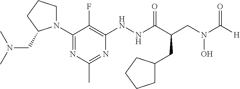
N1(C2=NC(C)=NC(NNC(C(CN(C([H])=O)O)CC3CCCC3)=O)=C2F)CCCC1CN(C)C
